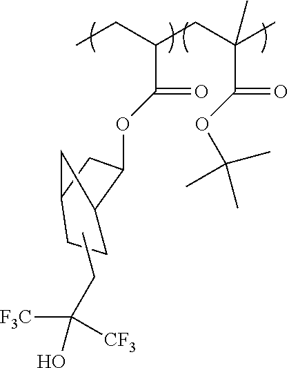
CCC(CC(C)(C)C(=O)OC(C)(C)C)C(=O)OC1C2CCC(C1)C2.CCC([F3C])(O)[CF3]
